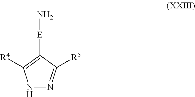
N1N=C([R5])C([E]N)=C1[R4]
